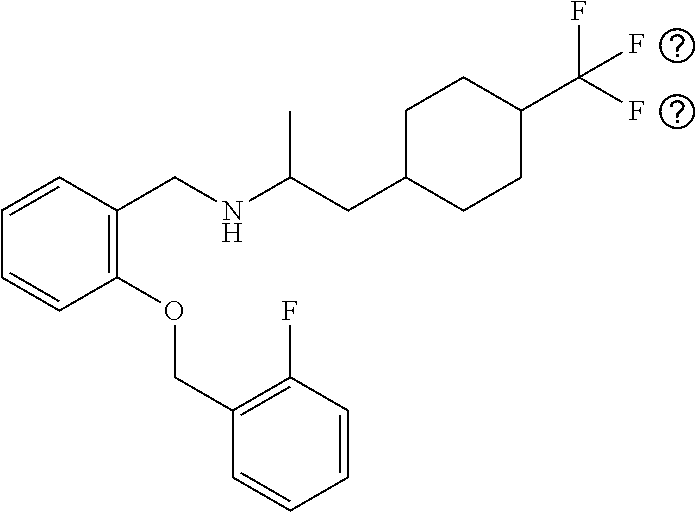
C1=CC=CC(CNC(CC2CCC(C(F)(F)F)CC2)C)=C1OCC1=C(F)C=CC=C1
